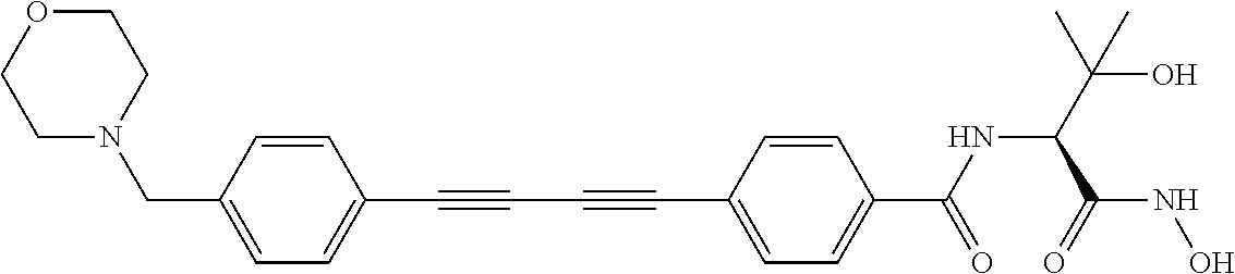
C1=CC(CN2CCOCC2)=CC=C1C#CC#CC1=CC=C(C(NC(C(O)(C)C)C(NO)=O)=O)C=C1
